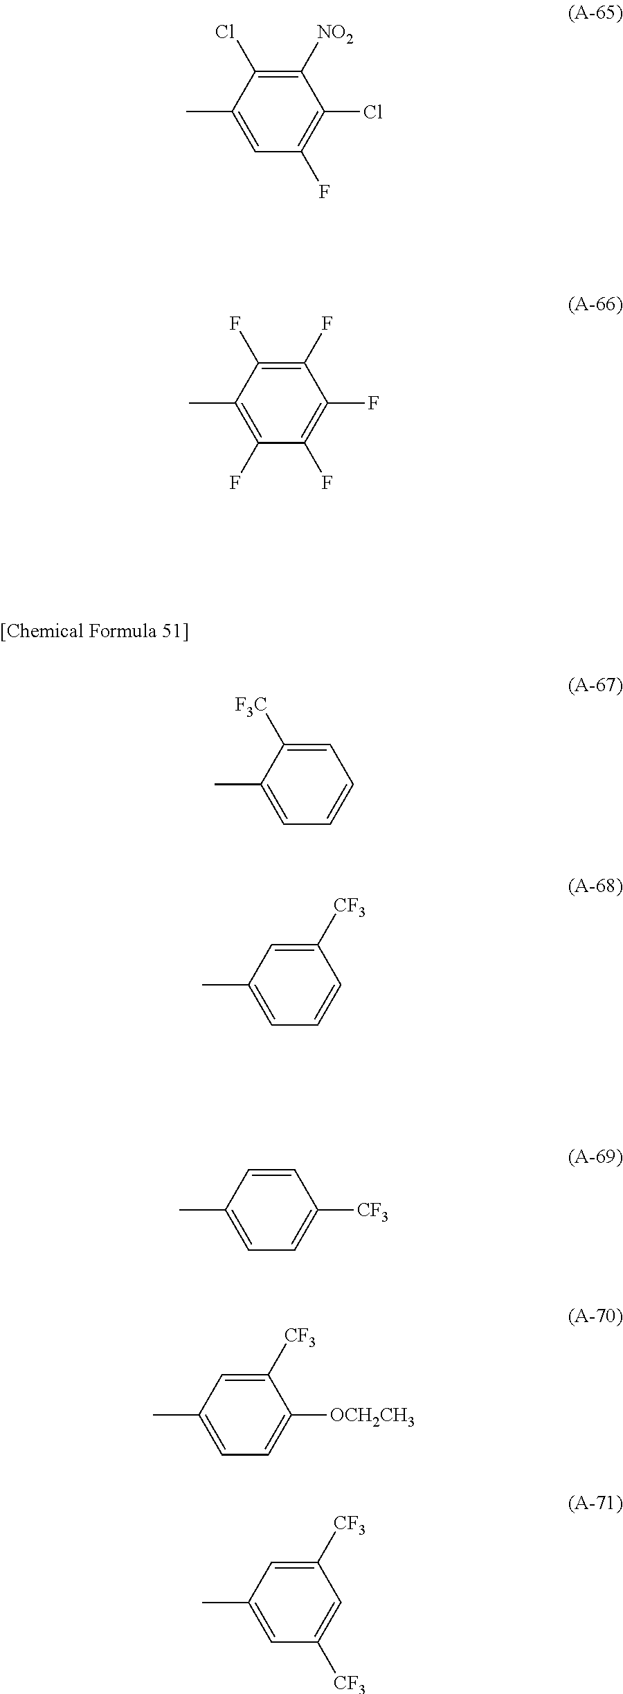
C1([NO2])=C(Cl)C(C)=CC(F)=C1Cl.C1(F)=C(F)C(C)=C(F)C(F)=C1F.C1=C([F3C])C(C)=CC=C1.C1([CF3])=CC(C)=CC=C1.C1=CC(C)=CC=C1[CF3].C1([CF3])=CC(C)=CC=C1[OCH2CH3].C1([CF3])=CC(C)=CC([CF3])=C1
